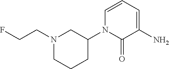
N1(CCF)CCCC(N2C(=O)C(N)=CC=C2)C1
